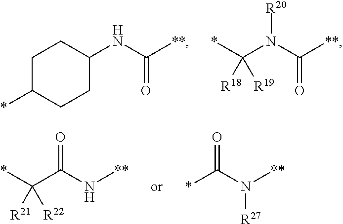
C1C(*)CCC(NC([**])=O)C1.C(*)(N(C([**])=O)[R20])([R18])[R19].C(*)(C(N[**])=O)([R21])[R22].*C(N([**])[R27])=O
